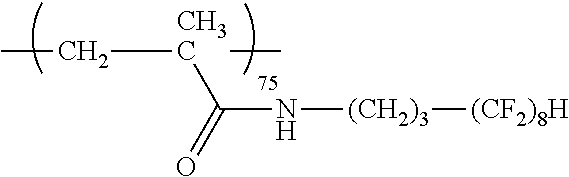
N(C(=O)[CH3C](CC)C)[(CH2)3][(CF2)8H]
